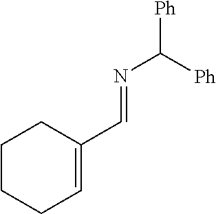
N(C([Ph])[Ph])=CC1=CCCCC1
